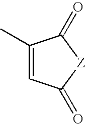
C1(C)=CC(=O)[Z]C1=O
